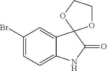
BrC1=CC=C2C(=C1)C1(C(=O)N2)OCCO1
